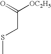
C(CSC)(=O)[OC2H5]
